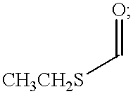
O=C[CH3CH2S]
